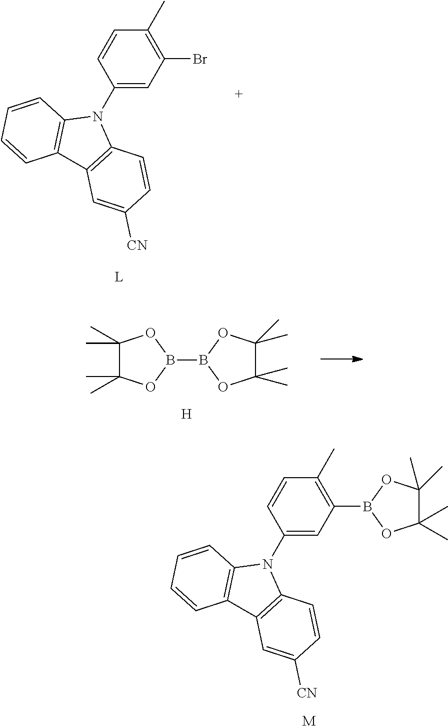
C1=CC2=C(C=C1)N(C1=CC(B3OC(C)(C)C(C)(C)O3)=C(C)C=C1)C1=C2C=C([CN])C=C1.[M].C1=CC2=C(C=C1)N(C1=CC(Br)=C(C)C=C1)C1=C2C=C([CN])C=C1.[L].B1(B2OC(C)(C)C(C)(C)O2)OC(C)(C)C(C)(C)O1.[H]
